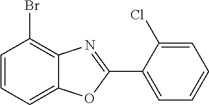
C1=C(Cl)C(C2=NC3=C(Br)C=CC=C3O2)=CC=C1
